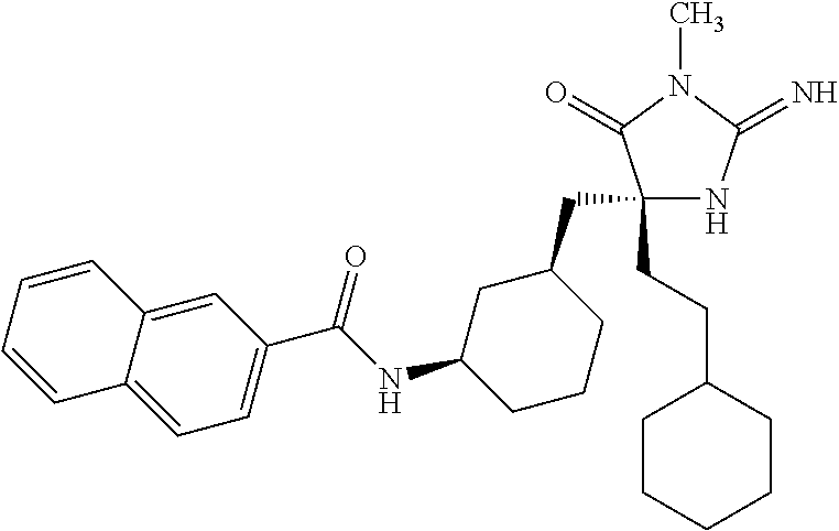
C1(CC2CC(NC(C3=CC=C4C(=C3)C=CC=C4)=O)CCC2)(CCC2CCCCC2)NC(=N)N(C)C1=O
